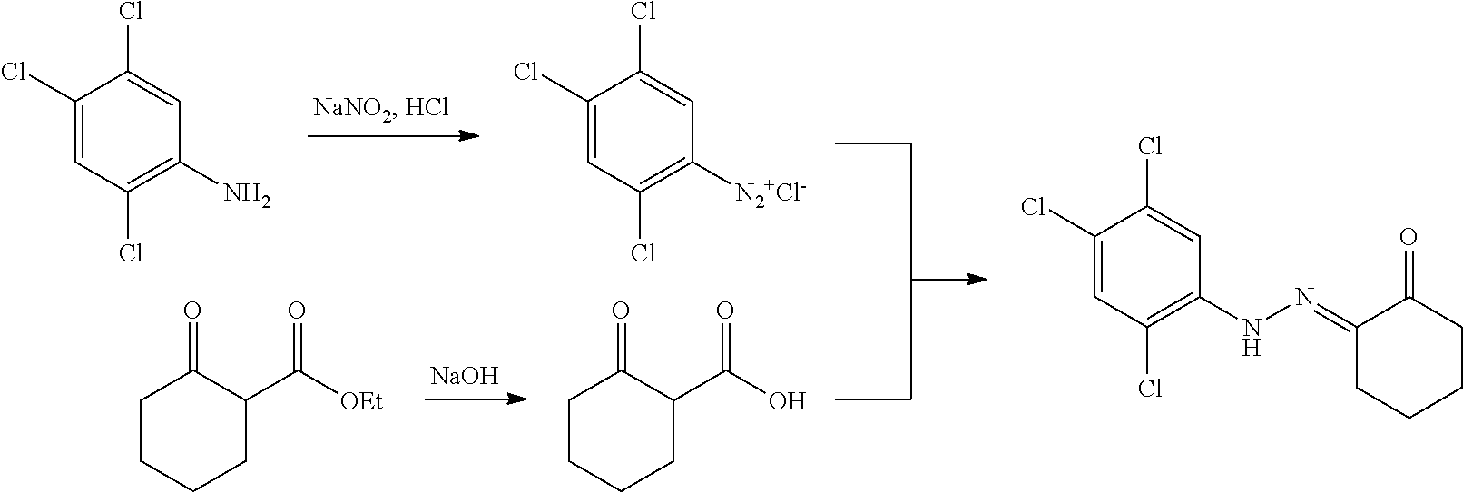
C1(Cl)=CC(Cl)=C(N)C=C1Cl.C1(Cl)=CC(Cl)=C([N2+Cl-])C=C1Cl.[NaOH].C1CCCC(C([OEt])=O)C1=O.C1CCCC(C(O)=O)C1=O.C1(Cl)=CC(Cl)=C(NN=C2CCCCC2=O)C=C1Cl
